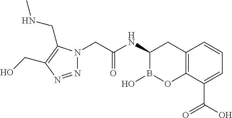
C12=C(C(C(O)=O)=CC=C1)OB(O)C(NC(CN1N=NC(CO)=C1CNC)=O)C2
